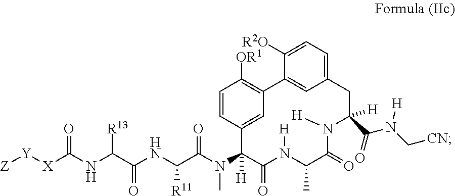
C(NC(C(NC(C(N(C1([H])C(=O)N([H])C(C)C(=O)N([H])C(C(=O)N([H])C[CN])([H])CC2=CC=C([R2O])C(=C2)C2=C([OR1])C=CC1=C2)C)=O)[R11])=O)[R13])([X][Y][Z])=O
